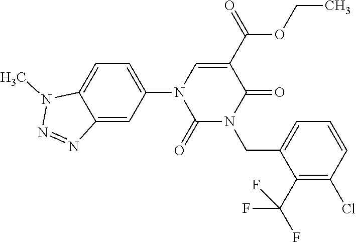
C12=CC(N3C(=O)N(CC4=CC=CC(Cl)=C4C(F)(F)F)C(=O)C(C(=O)OCC)=C3)=CC=C1N(C)N=N2
